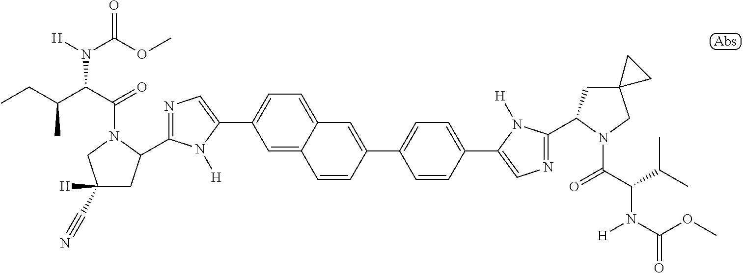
CCC(C)C(N(C(=O)OC)[H])C(=O)N1C(C2=NC=C(C3=CC=C4C(=C3)C=CC(C3=CC=C(C5=CN=C(C6CC7(CN6C(=O)C(N([H])C(=O)OC)C(C)C)CC7)N5[H])C=C3)=C4)N2[H])CC(C#N)([H])C1
